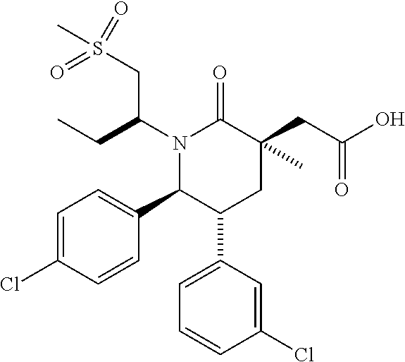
C1=C(Cl)C=CC(C2C(C3=CC=CC(Cl)=C3)CC(C)(CC(O)=O)C(=O)N2C(CS(=O)(=O)C)CC)=C1
